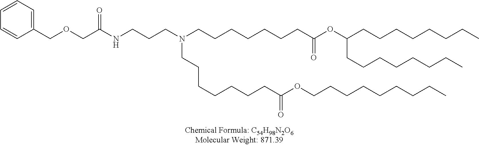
O(CC(NCCCN(CCCCCCCC(OC(CCCCCCCC)CCCCCCCC)=O)CCCCCCCC(OCCCCCCCCC)=O)=O)CC1=CC=CC=C1
